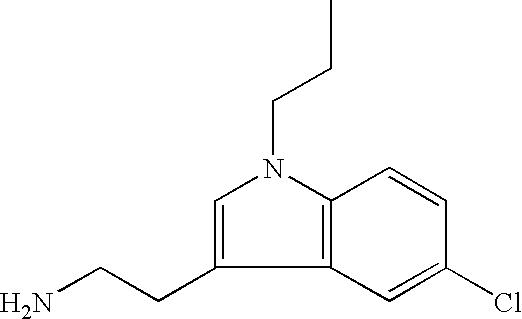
C12=C(C=C(Cl)C=C1)C(CCN)=CN2CCC
